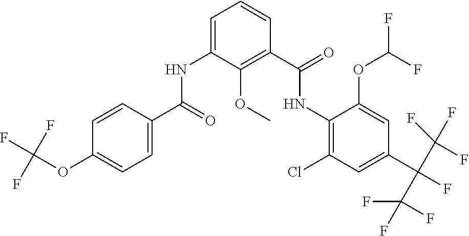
N(C1=C(Cl)C=C(C(F)(C(F)(F)F)C(F)(F)F)C=C1OC(F)F)C(C1=C(OC)C(NC(C2=CC=C(OC(F)(F)F)C=C2)=O)=CC=C1)=O
